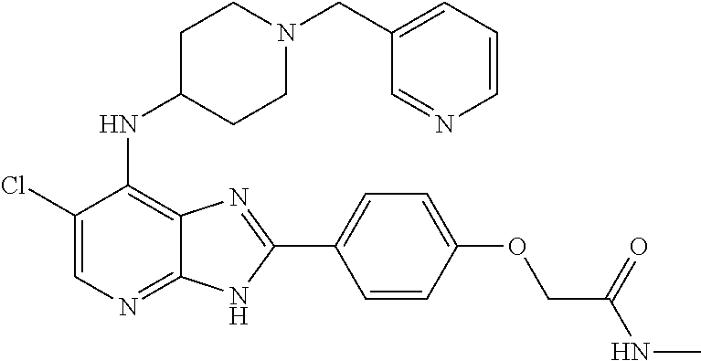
C1(Cl)=CN=C2C(=C1NC1CCN(CC3=CC=CN=C3)CC1)N=C(C1=CC=C(OCC(NC)=O)C=C1)N2
